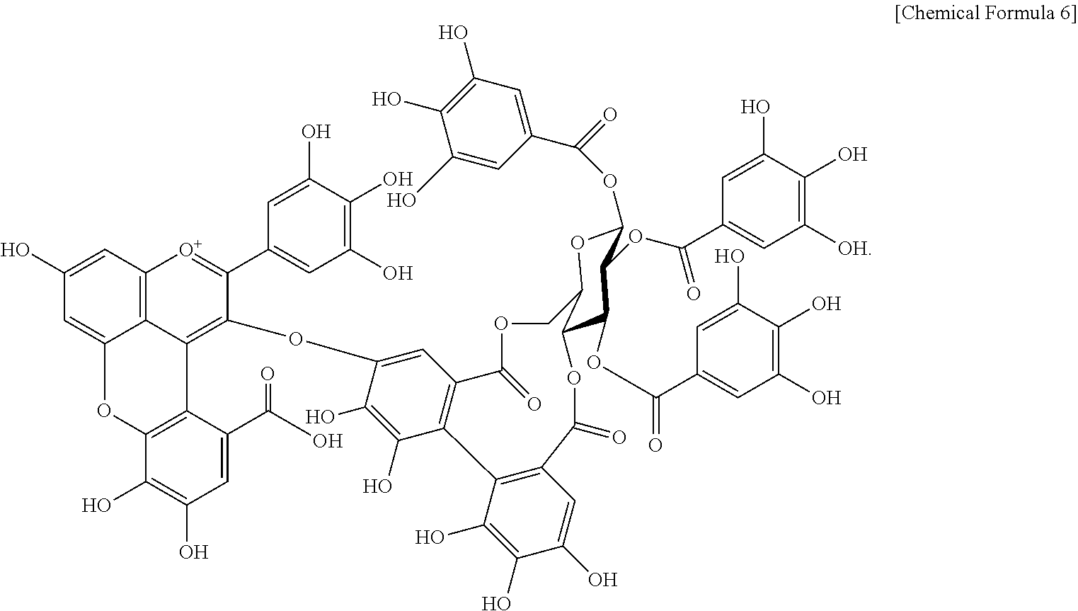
C1(OC(C2=CC(O)=C(O)C(O)=C2)=O)OC2C(C(OC(C3=CC(O)=C(O)C(O)=C3)=O)C1OC(C1=CC([OH])=C(O)C(O)=C1)=O)OC(=O)C1=C(C(O)=C(O)C(O)=C1)C1=C(C=C(OC3=C4C5=C(C=C(O)C=C5OC5=C4C(C(=O)O)=CC(O)=C5O)[O+]=C3C3=CC(O)=C(O)C(O)=C3)C(O)=C1O)C(=O)OC2
